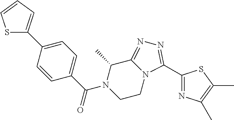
C1(C2=CC=CS2)=CC=C(C(N2CCN3C(=NN=C3C3=NC(C)=C(C)S3)C2C)=O)C=C1
